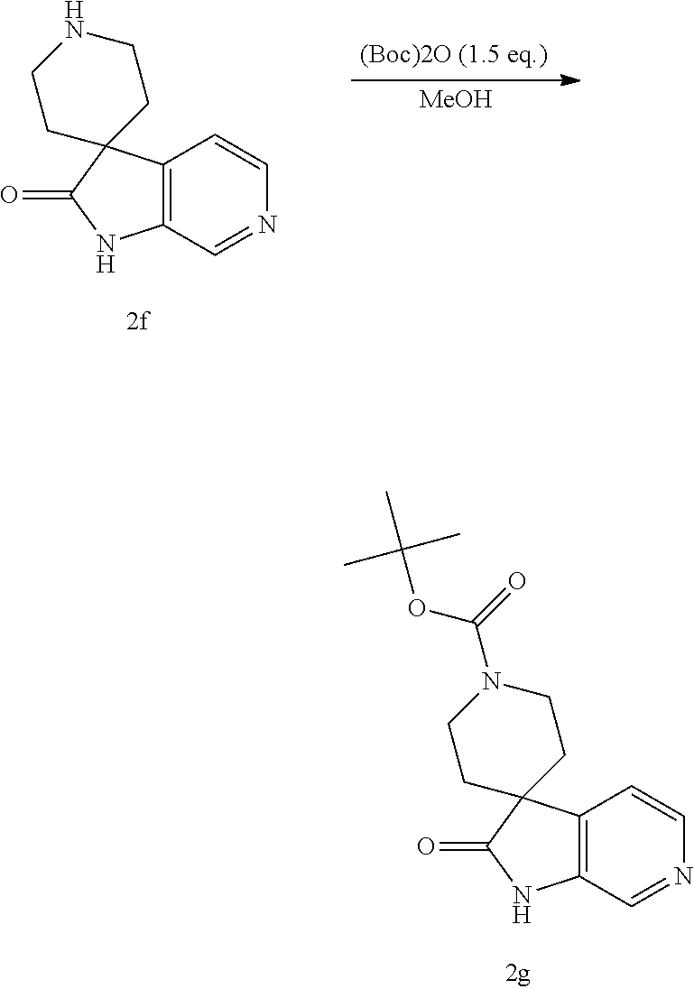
C12=C(C=NC=C1)NC(=O)C21CCNCC1.[MeOH].C12=C(C=NC=C1)NC(=O)C21CCN(C(=O)OC(C)(C)C)CC1
